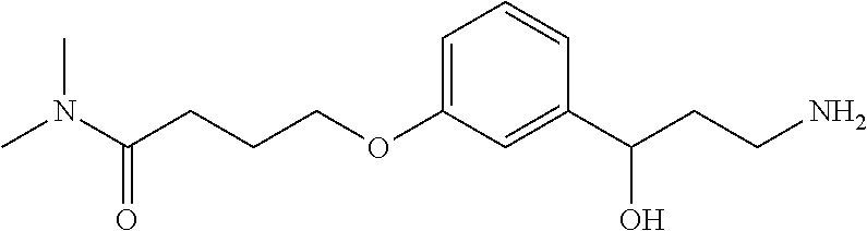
C(COC1=CC=CC(C(CCN)O)=C1)CC(N(C)C)=O
